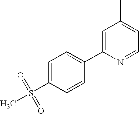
C1=C(C2=CC=C(S(=O)(=O)C)C=C2)N=CC=C1C
